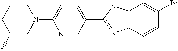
C1=CC2=C(C=C1Br)SC(C1=CC=C(N3CCCC(F)C3)N=C1)=N2
